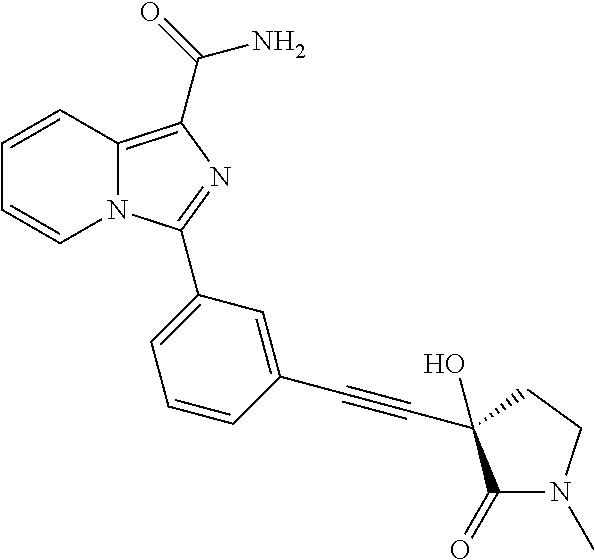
N12C(=C(C(=O)N)N=C1C1=CC=CC(C#CC3(O)C(=O)N(C)CC3)=C1)C=CC=C2
